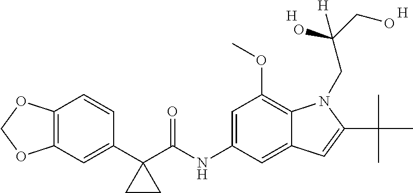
C1(C2(C(NC3=CC(OC)=C4C(=C3)C=C(C(C)(C)C)N4CC(CO)(O)[H])=O)CC2)=CC2=C(C=C1)OCO2.[H].[H]
